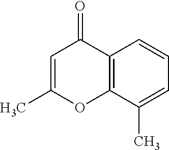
C12=C(C(C)=CC=C1)OC(C)=CC2=O
